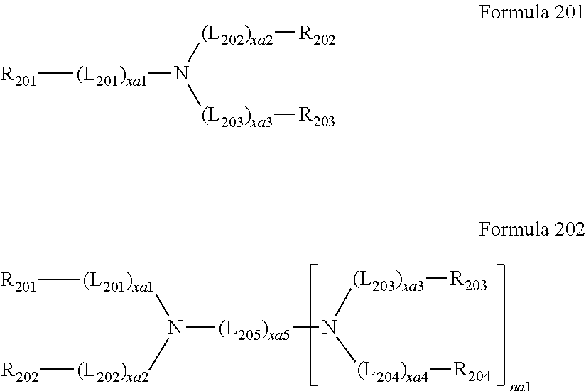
[R201][(L201)xa1]N([(L205)xa5]N([(L204)xa4][R204])[(L203)xa3][R203])[(L202)xa2][R202].[R201][(L201)xa1]N([(L203)xa3][R203])[(L202)xa2][R202]
